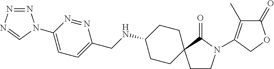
C1CN(C2=C(C)C(=O)OC2)C(=O)C12CCC(NCC1=CC=C(N3N=NN=C3)N=N1)CC2
